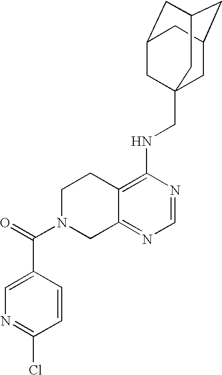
C12=C(NCC34CC5CC(CC(C3)C5)C4)N=CN=C1CN(C(=O)C1=CN=C(Cl)C=C1)CC2
